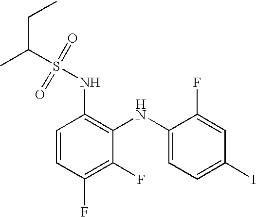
C(S(=O)(=O)NC1=C(NC2=CC=C(I)C=C2F)C(F)=C(F)C=C1)(C)CC
